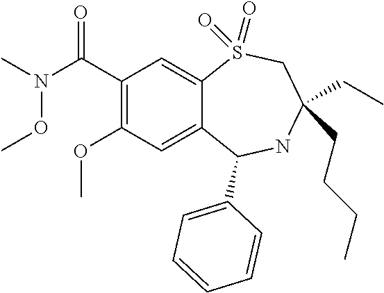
C1(C(N(C)OC)=O)=C(OC)C=C2C(=C1)S(=O)(=O)CC(CC)(CCCC)NC2C1=CC=CC=C1
